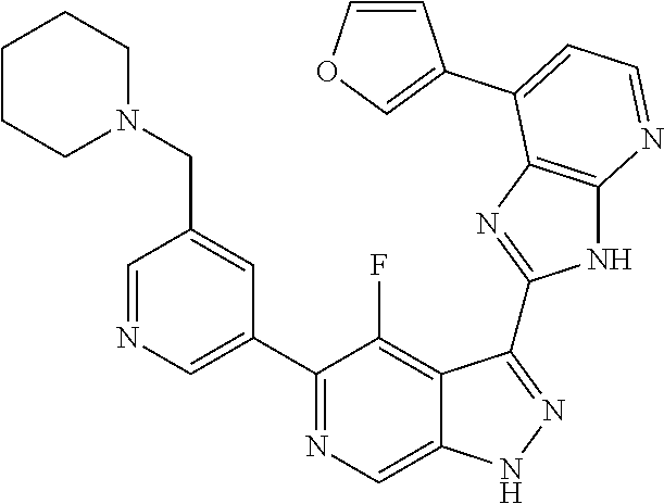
C1=NC=C(C2=NC=C3C(=C2F)C(C2=NC4=C(N2)N=CC=C4C2=COC=C2)=NN3)C=C1CN1CCCCC1
